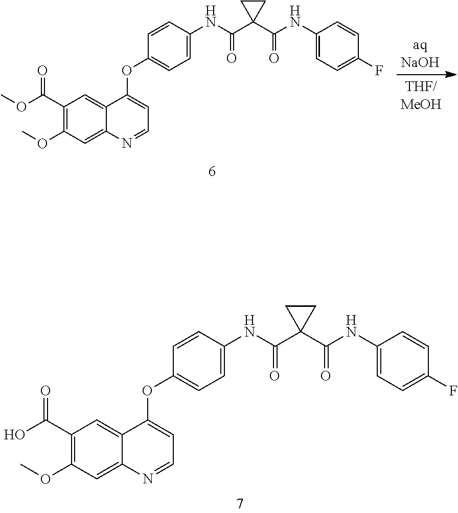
C1(C(=O)NC2=CC=C(F)C=C2)(C(=O)NC2=CC=C(OC3=CC=NC4=CC(OC)=C(C(O)=O)C=C34)C=C2)CC1.C1(C(=O)NC2=CC=C(F)C=C2)(C(=O)NC2=CC=C(OC3=CC=NC4=CC(OC)=C(C(OC)=O)C=C34)C=C2)CC1
